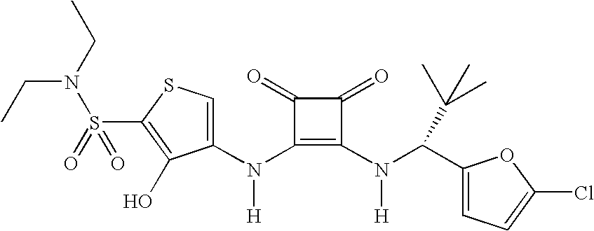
C1(N(C2=C(N(C(C3=CC=C(Cl)O3)C(C)(C)C)[H])C(=O)C2=O)[H])=CSC(S(=O)(N(CC)CC)=O)=C1O
